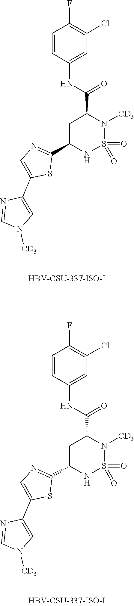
N(C(=O)C1CC(C2=NC=C(C3=CN([CD3])C=N3)S2)NS(=O)(=O)N1[CD3])C1=CC(Cl)=C(F)C=C1.N(C(=O)C1CC(C2=NC=C(C3=CN([CD3])C=N3)S2)NS(=O)(=O)N1[CD3])C1=CC(Cl)=C(F)C=C1
